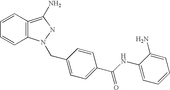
C1=CC2=C(C=C1)N(CC1=CC=C(C(NC3=CC=CC=C3N)=O)C=C1)NC=2N
